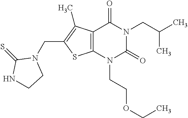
C12=C(N(CCOCC)C(=O)N(CC(C)C)C1=O)SC(CN1C(=S)NCC1)=C2C
